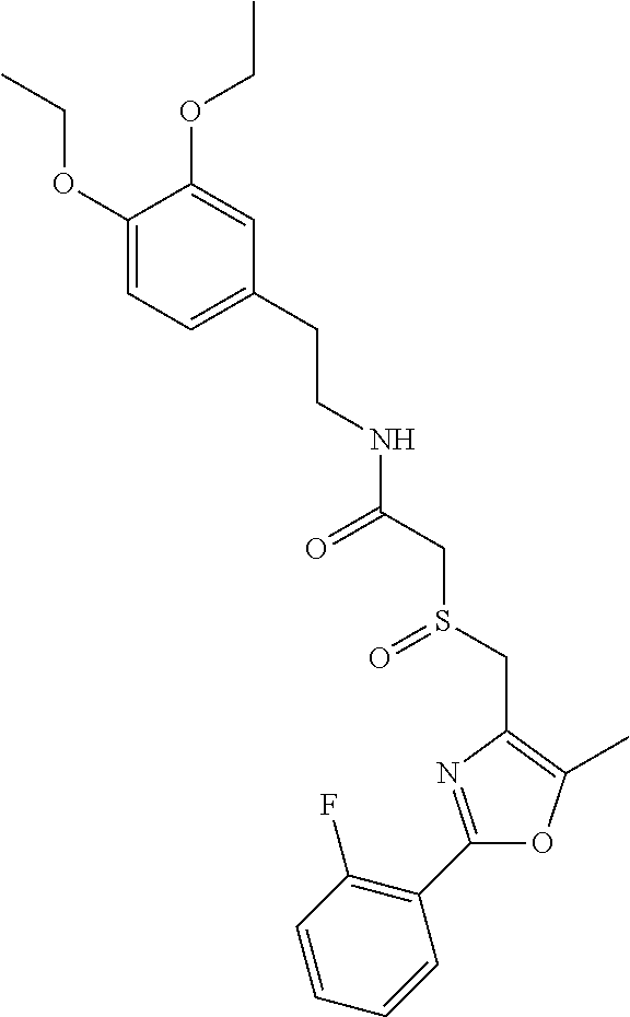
C1(C2=C(F)C=CC=C2)=NC(CS(CC(=O)NCCC2=CC=C(OCC)C(OCC)=C2)=O)=C(C)O1
